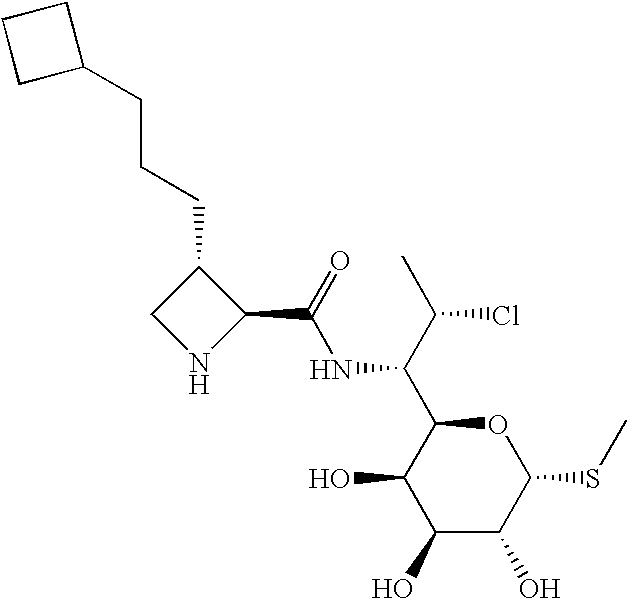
C1(O)C(O)C(SC)OC(C(C(C)Cl)NC(=O)C2C(CCCC3CCC3)CN2)C1O
